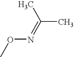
CON=C(C)C
